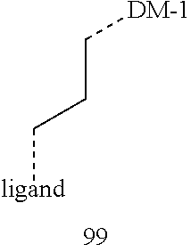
[ligand]CCC[DM-1]
